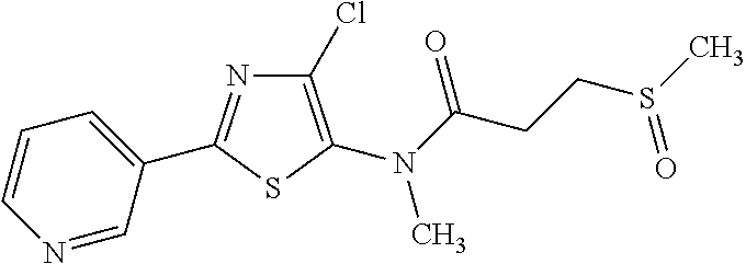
C1(Cl)=C(N(C(=O)CCS(C)=O)C)SC(C2=CC=CN=C2)=N1
